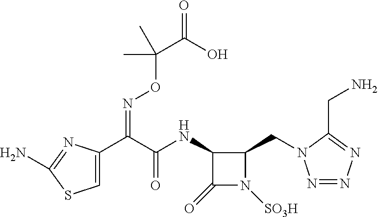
C1=C(C(C(NC2C(=O)N([SO3H])C2CN2N=NN=C2CN)=O)=NOC(C(O)=O)(C)C)N=C(N)S1
